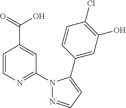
C1=CN=C(N2N=CC=C2C2=CC(O)=C(Cl)C=C2)C=C1C(=O)O
